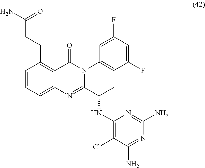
C1=CC=C2C(=C1CCC(N)=O)C(=O)N(C1=CC(F)=CC(F)=C1)C(C(C)NC1=C(Cl)C(N)=NC(N)=N1)=N2
